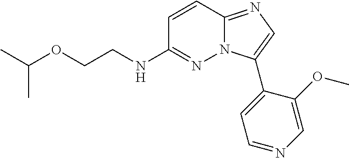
C1=CC2=NC=C(C3=CC=NC=C3OC)N2N=C1NCCOC(C)C
